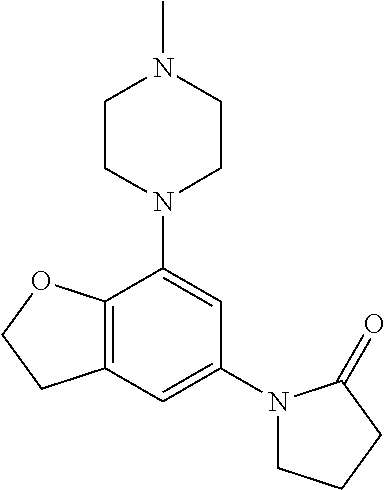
C12=C(C=C(N3CCCC3=O)C=C1N1CCN(C)CC1)CCO2
